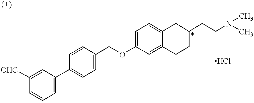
C1=C([OHC])C=CC=C1C1=CC=C(COC2=CC=C3C(=C2)CCC(CCN(C)C)C3)C=C1
